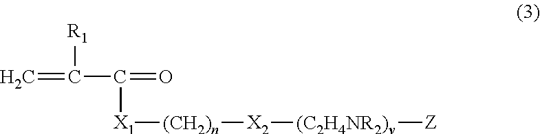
C=C(C(=O)[X1][(CH2)n][X2][(C2H4NR2)v][Z])[R1]
